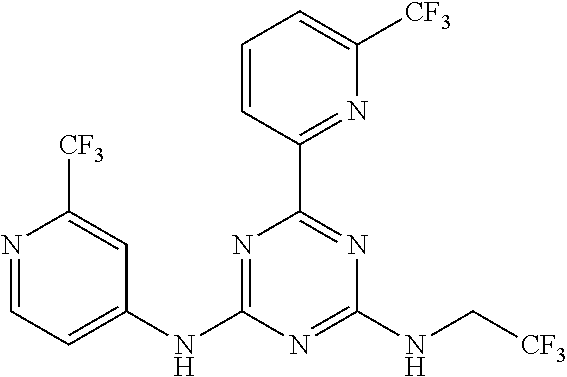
N1=C(NC2=CC=NC([CF3])=C2)N=C(NC[CF3])N=C1C1=NC([CF3])=CC=C1
